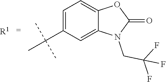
C1=C(C(C)(C)C)C=C2C(=C1)OC(=O)N2CC(F)(F)F.[R1]
